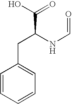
C1=CC=CC=C1CC(NC=O)C(=O)O
